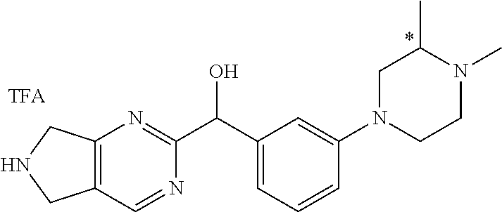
C12=C(C=NC(C(C3=CC=CC(N4CCN(C)C(C)C4)=C3)O)=N1)CNC2
